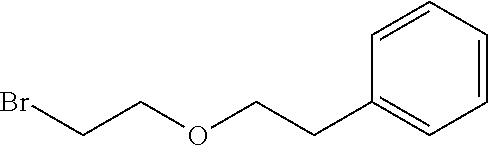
BrCCOCCC1=CC=CC=C1
